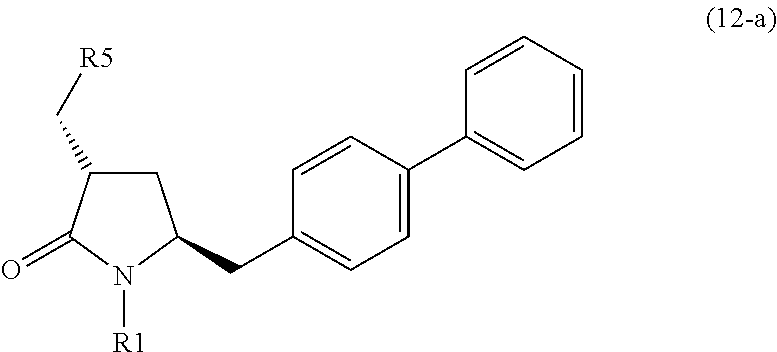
C1=CC=CC(C2=CC=C(CC3N([R1])C(=O)C(C[R5])C3)C=C2)=C1
